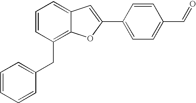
C1=CC(CC2=CC=CC=C2)=C2C(=C1)C=C(C1=CC=C(C=O)C=C1)O2
